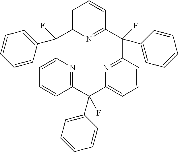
C1=C2N=C(C=C1)C(C1=CC=CC=C1)(F)C1=NC(=CC=C1)C(F)(C1=CC=CC=C1)C1=NC(=CC=C1)C2(C1=CC=CC=C1)F
